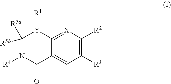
C1([R5b])([R5a])N([R4])C(=O)C2=CC([R3])=C([R2])[X]=C2[Y]1[R1]
